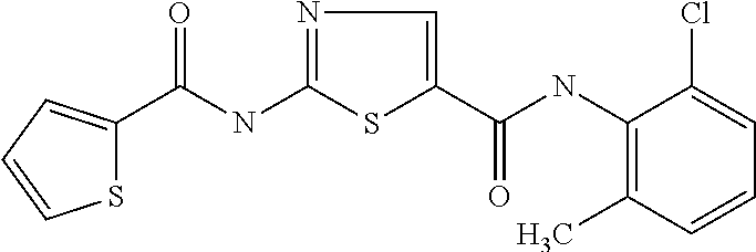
C(NC1=NC=C(C(=O)NC2=C(C)C=CC=C2Cl)S1)(=O)C1=CC=CS1
